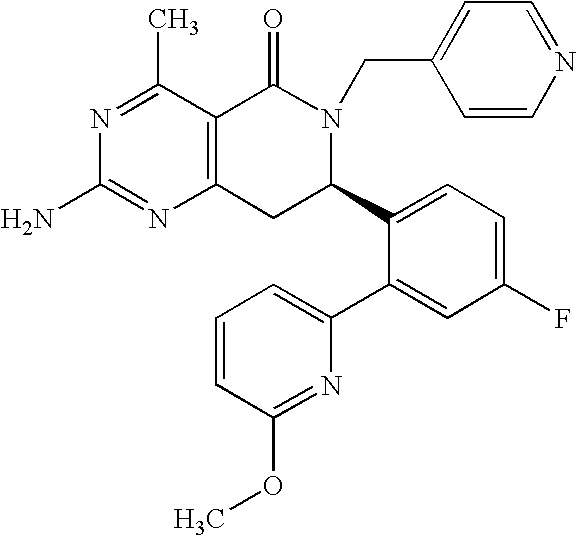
C12=C(C(C)=NC(N)=N1)C(=O)N(CC1=CC=NC=C1)C(C1=CC=C(F)C=C1C1=CC=CC(OC)=N1)C2
